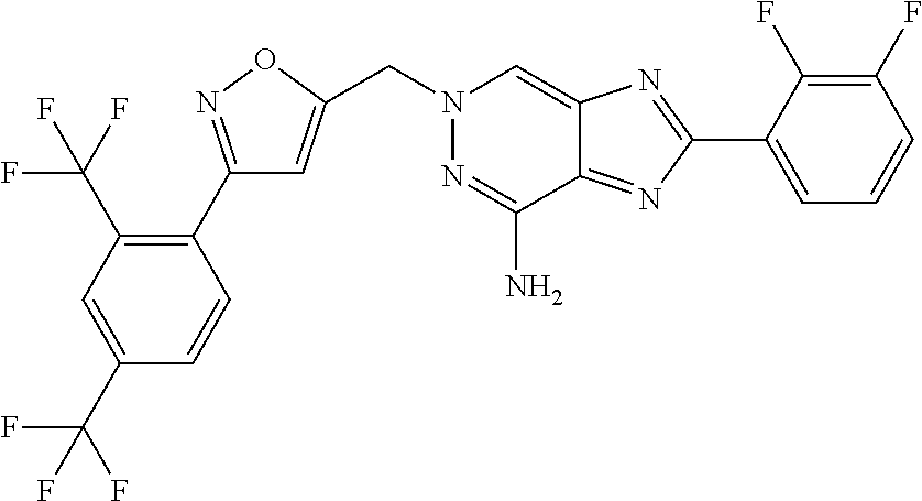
C1(C2=C(C(F)(F)F)C=C(C(F)(F)F)C=C2)=NOC(CN2N=C(N)C3=NC(C4=CC=CC(F)=C4F)=NC3=C2)=C1
